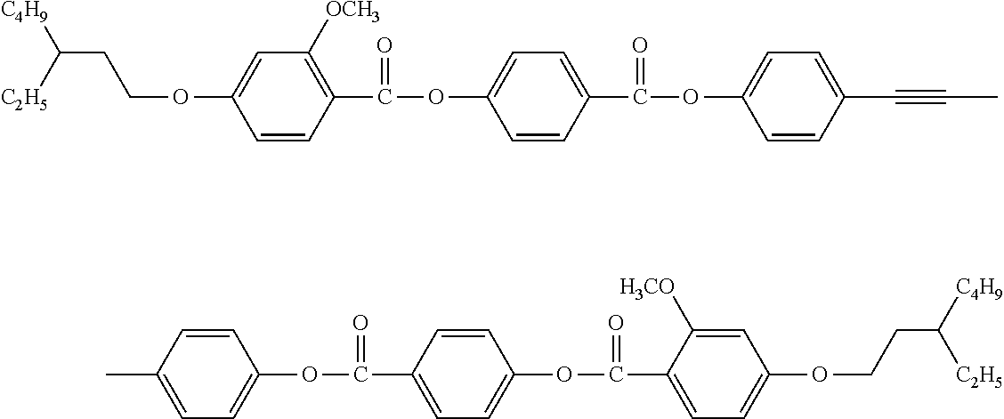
C1=CC(C(=O)OC2=CC=C(C(OC3=CC=C(C#CC)C=C3)=O)C=C2)=C([OCH3])C=C1OCCC([C4H9])[C2H5].C1=C(C)C=CC(OC(=O)C2=CC=C(OC(=O)C3=CC=C(OCCC([C4H9])[C2H5])C=C3[H3CO])C=C2)=C1
